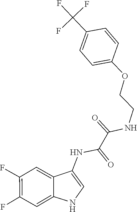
C1=CC(OCCNC(C(NC2=CNC3=CC(F)=C(F)C=C23)=O)=O)=CC=C1C(F)(F)F
